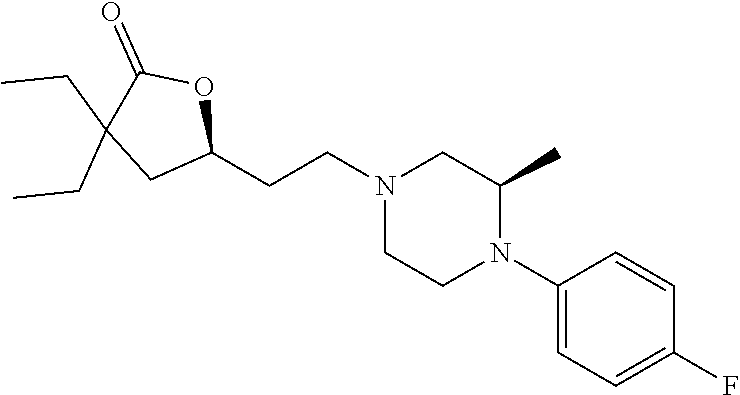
C1(N2C(C)CN(CCC3OC(=O)C(CC)(CC)C3)CC2)=CC=C(F)C=C1
